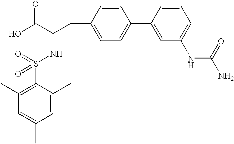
C1(C)=C(S(NC(C(=O)O)CC2=CC=C(C3=CC(NC(N)=O)=CC=C3)C=C2)(=O)=O)C(C)=CC(C)=C1
